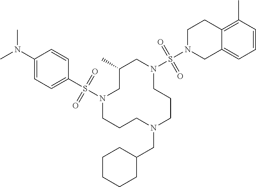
C1(C)CN(S(C2=CC=C(N(C)C)C=C2)(=O)=O)CCCN(CC2CCCCC2)CCCN(S(N2CC3=CC=CC(C)=C3CC2)(=O)=O)C1
